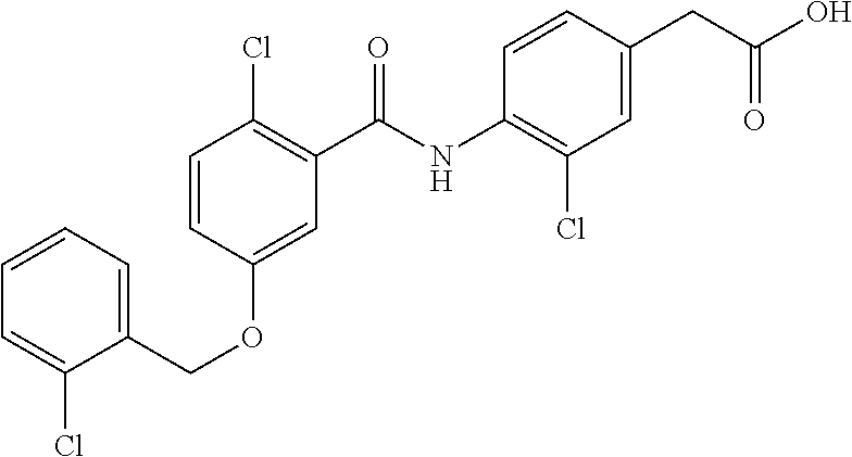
C1=CC=C(COC2=CC(C(NC3=C(Cl)C=C(CC(O)=O)C=C3)=O)=C(Cl)C=C2)C(Cl)=C1
